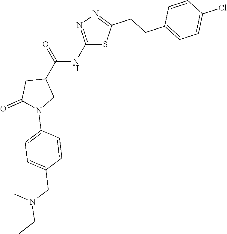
C1(NC(=O)C2CC(=O)N(C3=CC=C(CN(CC)C)C=C3)C2)=NN=C(CCC2=CC=C(Cl)C=C2)S1
